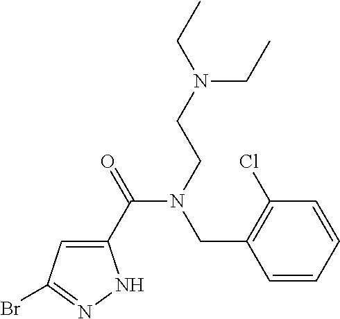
C1(C(=O)N(CCN(CC)CC)CC2=C(Cl)C=CC=C2)=CC(Br)=NN1
